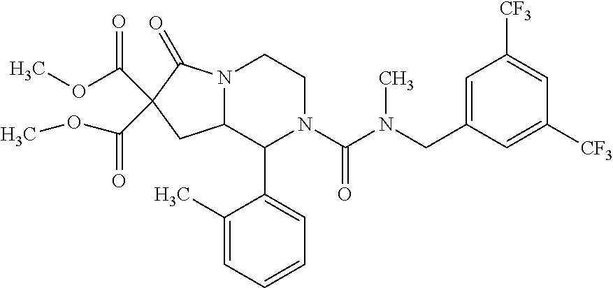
N12C(C(C3=CC=CC=C3C)N(C(N(CC3=CC([CF3])=CC([CF3])=C3)C)=O)CC1)CC(C(=O)OC)(C(OC)=O)C2=O
